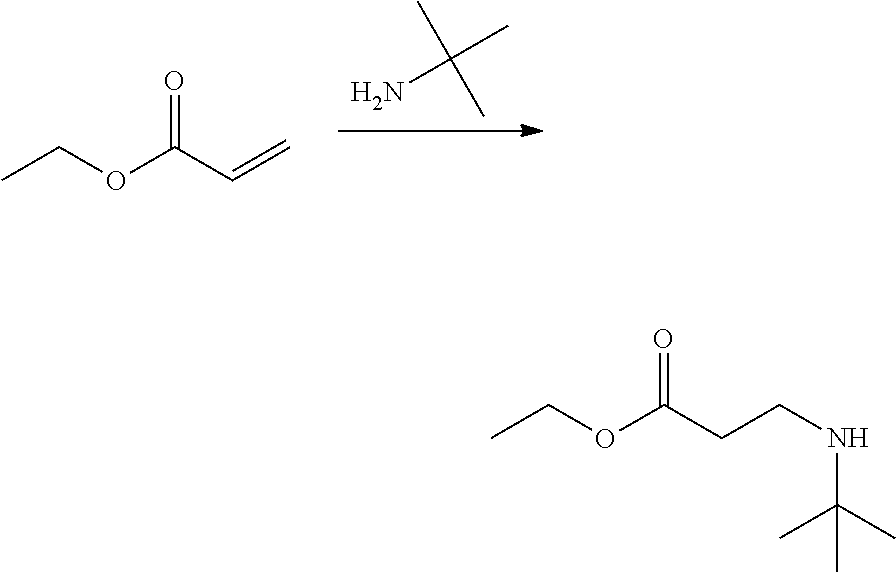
NC(C)(C)C.CCOC(C=C)=O.CCOC(CCNC(C)(C)C)=O
